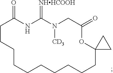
C1CCCCCCCCCC2(OC(=O)CN([CD3])C(=[NHHCOOH])NC1=O)CC2
